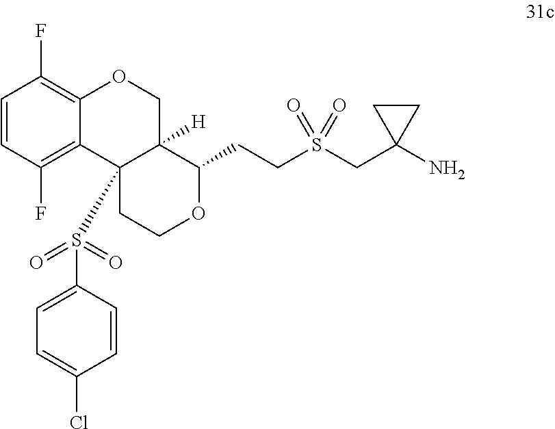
C1=CC(F)=C2C(=C1F)OCC1([H])C(CCS(CC3(N)CC3)(=O)=O)OCCC21S(C1=CC=C(Cl)C=C1)(=O)=O
